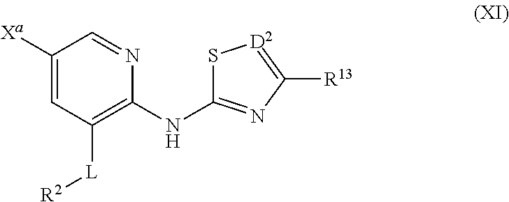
C1([Xa])=CC([L][R2])=C(NC2=NC([R13])=[D2]S2)N=C1
